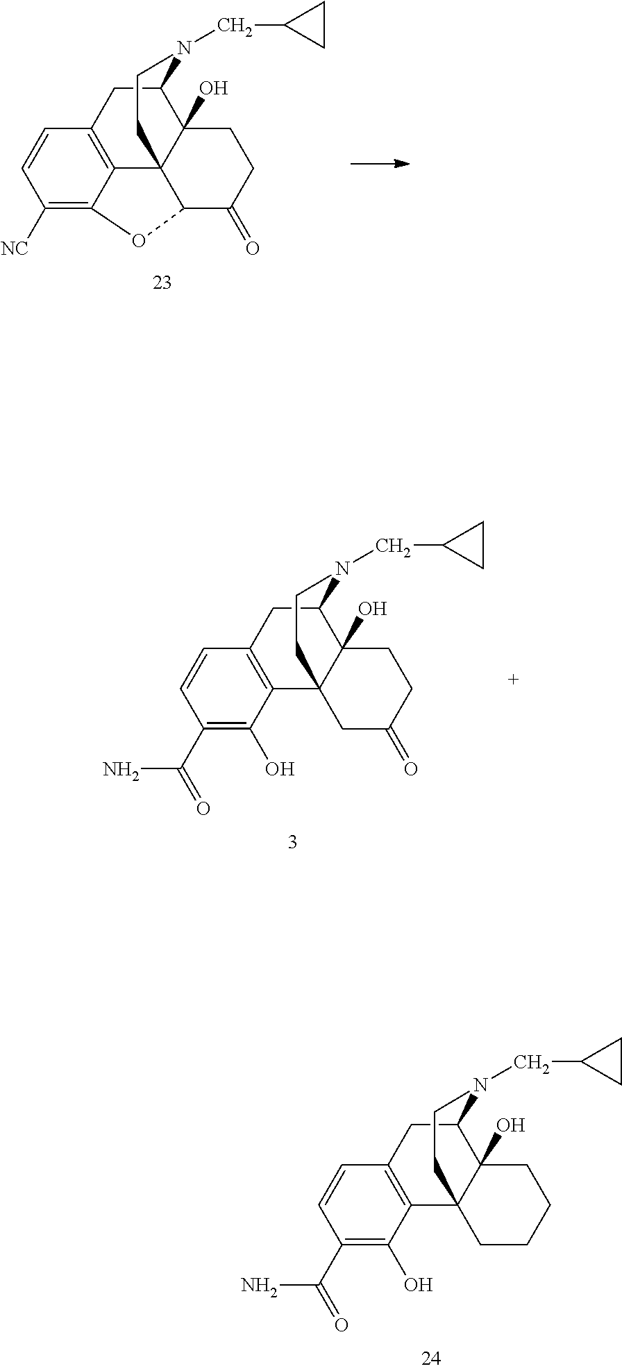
C1=CC([NC])=C2C3=C1CC1C4(O)CCC(=O)C(C43CCN1CC1CC1)O2.C1=CC(C(N)=O)=C(O)C2=C1CC1C3(O)CCC(=O)CC32CCN1CC1CC1.C1=CC(C(N)=O)=C(O)C2=C1CC1C3(O)CCCCC32CCN1CC1CC1
